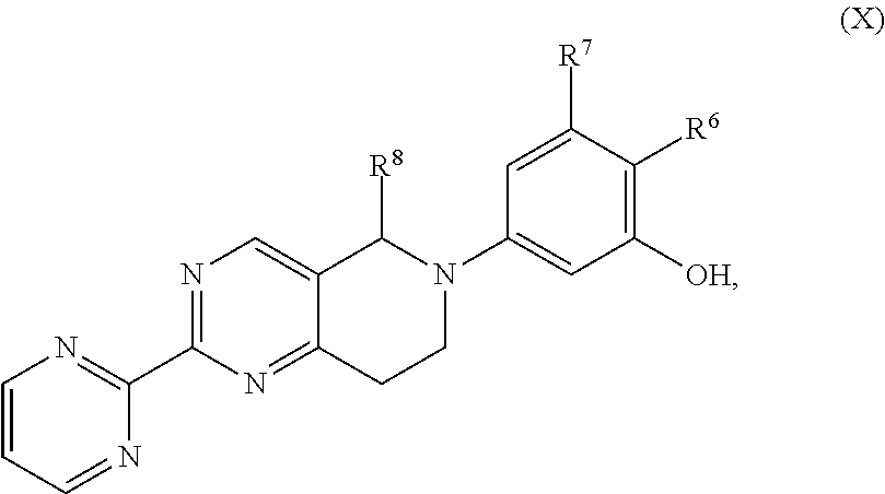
N1=C(C2=NC=CC=N2)N=C2C(=C1)C([R8])N(C1=CC([OH])=C([R6])C([R7])=C1)CC2
